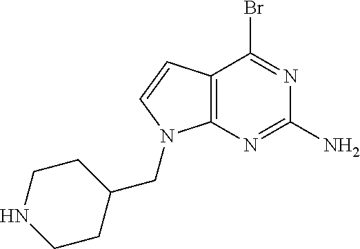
C12=C(N=C(N)N=C1Br)N(CC1CCNCC1)C=C2
